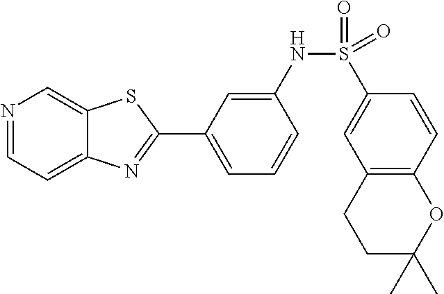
N1=CC=C2C(=C1)SC(C1=CC=CC(NS(=O)(C3=CC4=C(C=C3)OC(C)(C)CC4)=O)=C1)=N2
